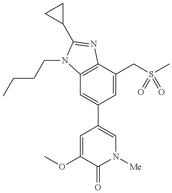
C12=C(C(CS(C)(=O)=O)=CC(C3=CN([Me])C(=O)C(OC)=C3)=C1)N=C(C1CC1)N2CCCC
